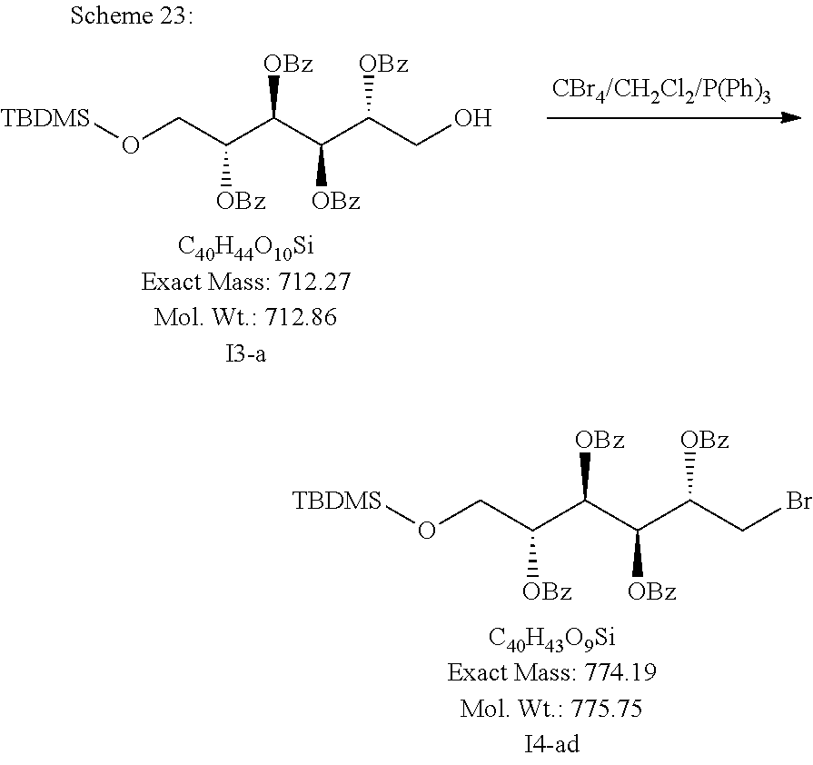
C(C(C(C(C(CO)[OBz])[OBz])[OBz])[OBz])O[TBDMS].C(C(C(C(C(CBr)[OBz])[OBz])[OBz])[OBz])O[TBDMS]
